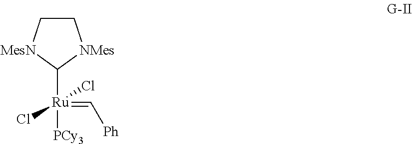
C1C[MesN]C([Ru]([PCy3])(Cl)(Cl)=C[Ph])[NMes]1
